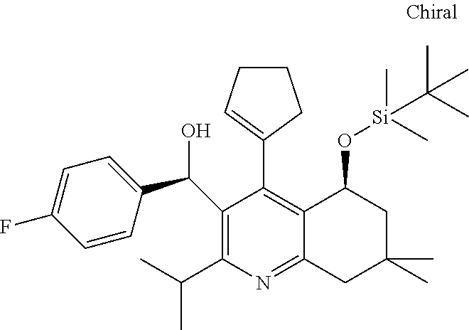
C1(C(C)C)=C(C(C2=CC=C(F)C=C2)O)C(C2=CCCC2)=C2C(=N1)CC(C)(C)CC2O[Si](C)(C)C(C)(C)C
